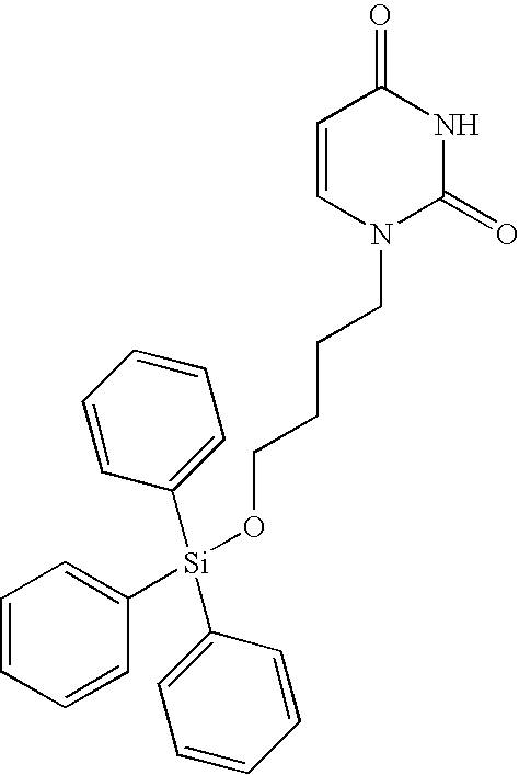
[Si](OCCCCN1C(=O)NC(=O)C=C1)(C1=CC=CC=C1)(C1=CC=CC=C1)C1=CC=CC=C1
